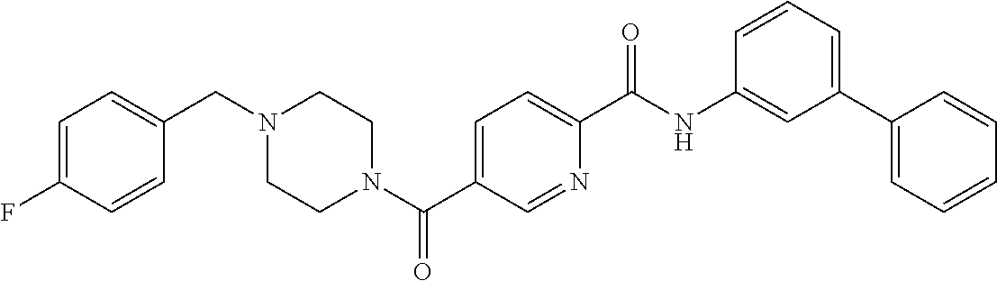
C1=C(F)C=CC(CN2CCN(C(C3=CC=C(C(NC4=CC(C5=CC=CC=C5)=CC=C4)=O)N=C3)=O)CC2)=C1
